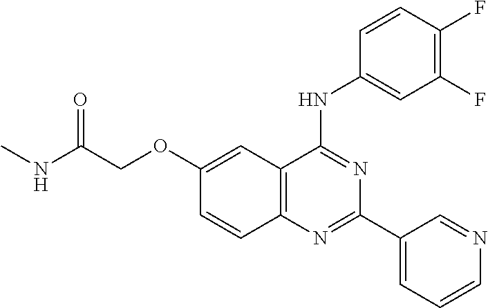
C1(OCC(NC)=O)=CC2=C(C=C1)N=C(C1=CC=CN=C1)N=C2NC1=CC(F)=C(F)C=C1
